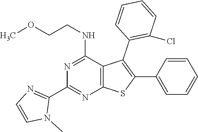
C12=C(C(NCCOC)=NC(C3=NC=CN3C)=N1)C(C1=C(Cl)C=CC=C1)=C(C1=CC=CC=C1)S2
